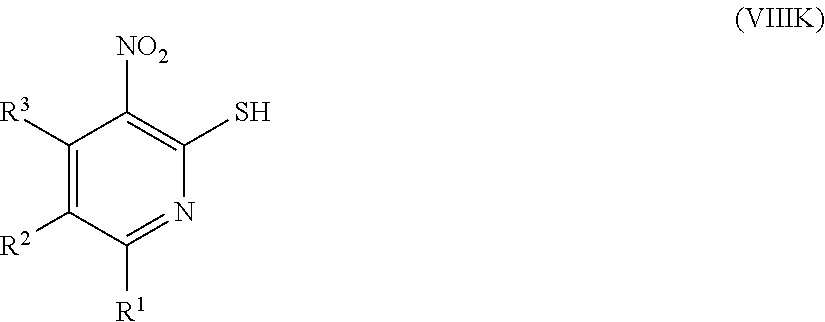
C1([NO2])=C(S)N=C([R1])C([R2])=C1[R3]
